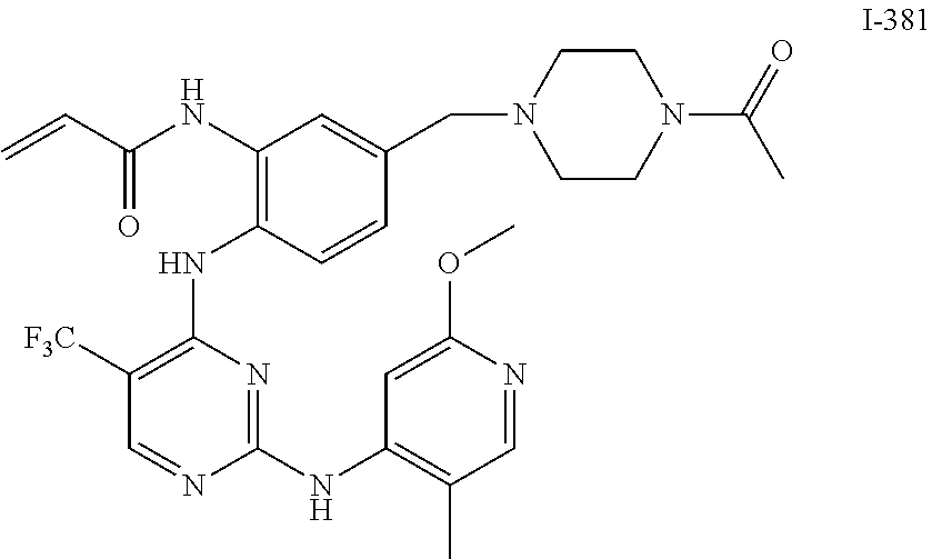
C=CC(NC1=C(NC2=C([F3C])C=NC(NC3=C(C)C=NC(OC)=C3)=N2)C=CC(CN2CCN(C(=O)C)CC2)=C1)=O
